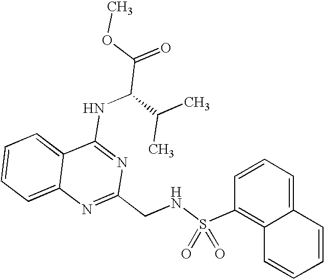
C12=CC=CC=C1N=C(CNS(C1=C3C(=CC=C1)C=CC=C3)(=O)=O)N=C2NC(C(=O)OC)C(C)C
